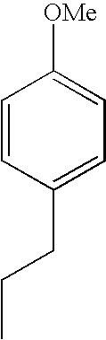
C1=CC(CCC)=CC=C1[OMe]
